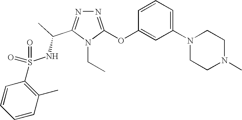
N1=C(OC2=CC(N3CCN(C)CC3)=CC=C2)N(CC)C(C(C)NS(=O)(=O)C2=C(C)C=CC=C2)=N1
